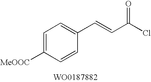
C1=C([MeOOC])C=CC(C=CC(Cl)=O)=C1
